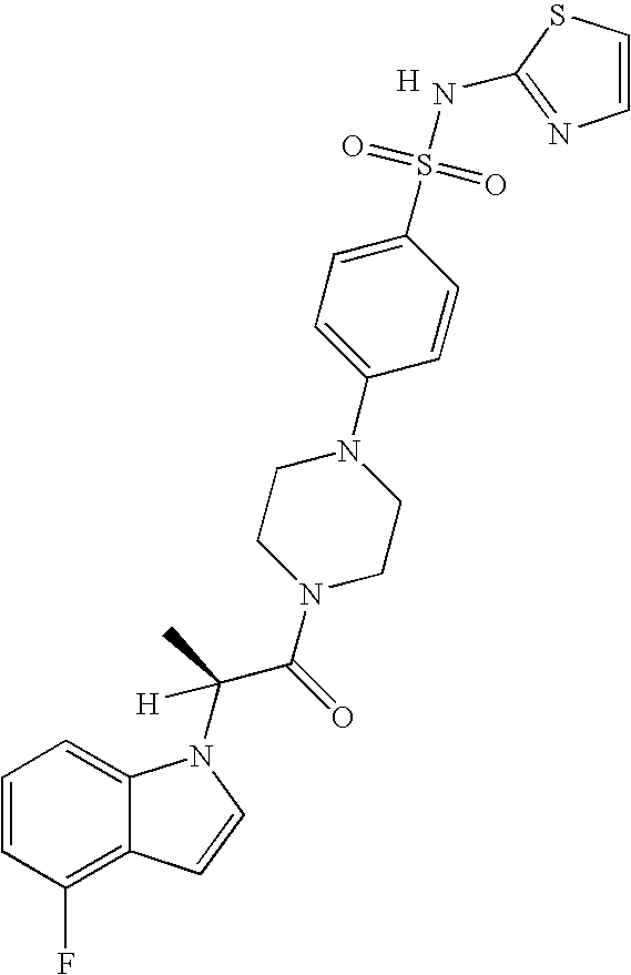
C1=CC(F)=C2C(=C1)N(C(C(N1CCN(C3=CC=C(S(=O)(=O)NC4=NC=CS4)C=C3)CC1)=O)(C)[H])C=C2.[H]
